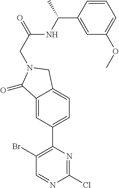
C1(Br)=C(C2=CC=C3C(=C2)C(=O)N(CC(=O)NC(C2=CC(OC)=CC=C2)C)C3)N=C(Cl)N=C1
